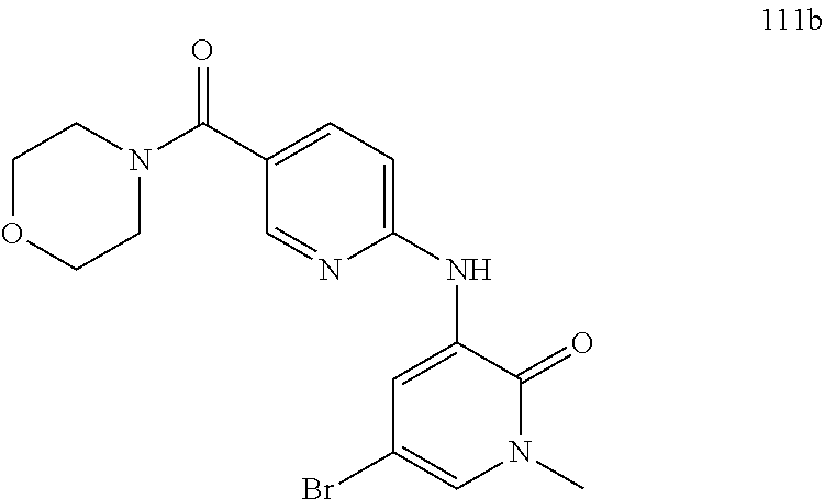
C1OCCN(C(=O)C2=CC=C(NC3=CC(Br)=CN(C)C3=O)N=C2)C1
